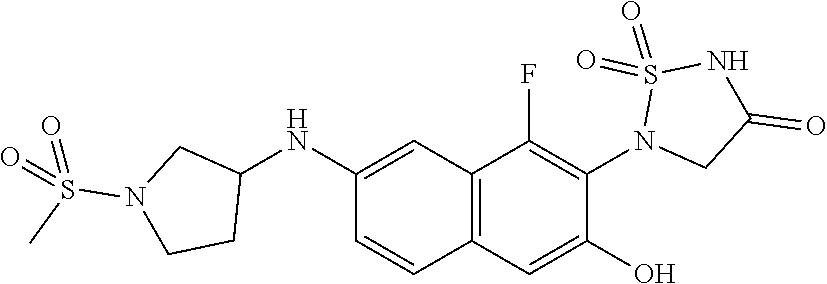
C1(NC2CN(S(C)(=O)=O)CC2)=CC2=C(C=C1)C=C(O)C(N1CC(=O)NS1(=O)=O)=C2F
